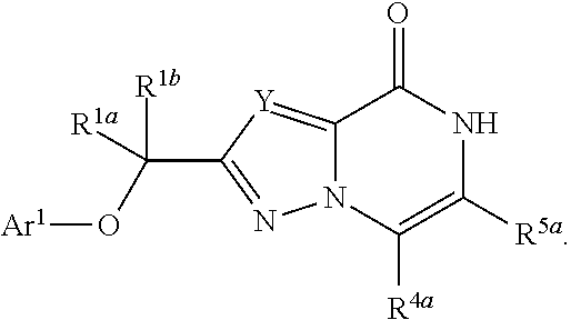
N12C(=[Y]C(C(O[Ar1])([R1b])[R1a])=N1)C(=O)NC([R5a])=C2[R4a]
